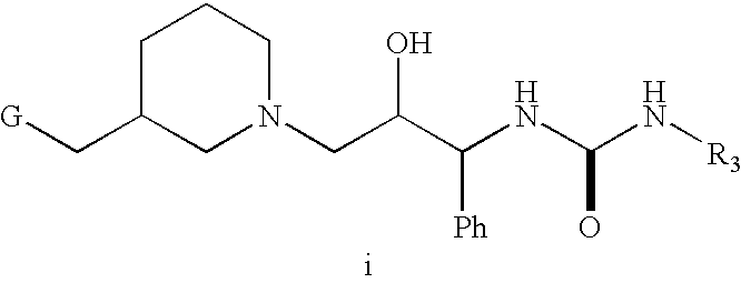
C1C(C[G])CN(CC(C(NC(N[R3])O)[Ph])O)CC1
